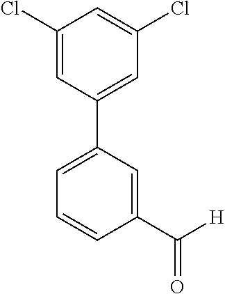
C1(C([H])=O)=CC(C2=CC(Cl)=CC(Cl)=C2)=CC=C1
